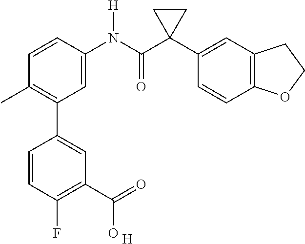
CC1=C(C2=CC(C(=O)O)=C(F)C=C2)C=C(N(C(C2(C3=CC4=C(C=C3)OCC4)CC2)=O)[H])C=C1.[H]
